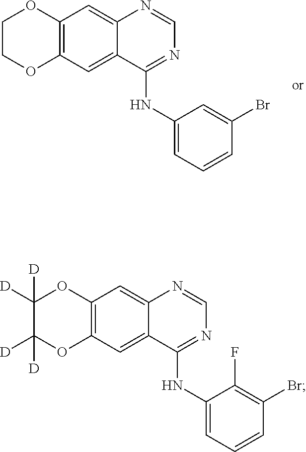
C12=C(C=C3C(=C1)N=CN=C3NC1=CC=CC(Br)=C1F)OC([D])([D])C([D])([D])O2.C12=C(C=C3C(=C1)N=CN=C3NC1=CC=CC(Br)=C1)OCCO2
